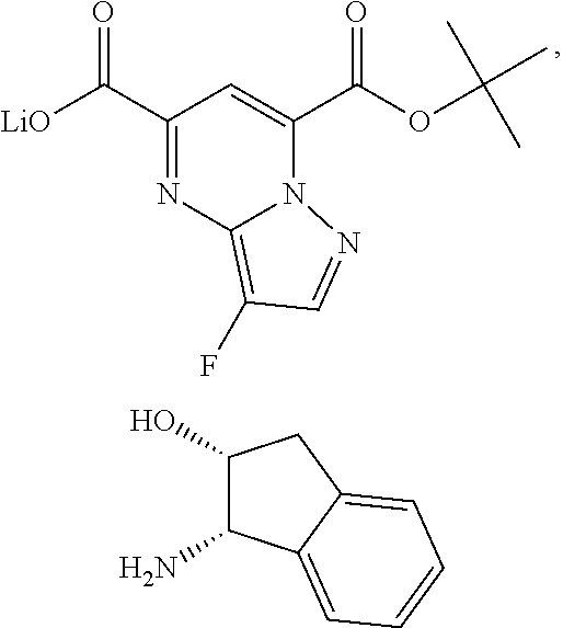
C1(C(=O)[LiO])=NC2=C(F)C=NN2C(C(=O)OC(C)(C)C)=C1.C1(O)C(N)C2=CC=CC=C2C1
